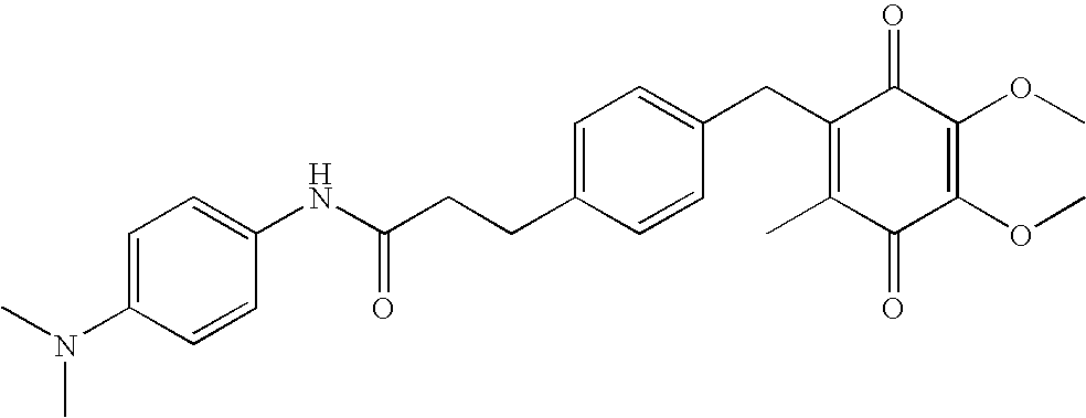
C1(=O)C(C)=C(CC2=CC=C(CCC(NC3=CC=C(N(C)C)C=C3)=O)C=C2)C(=O)C(OC)=C1OC
